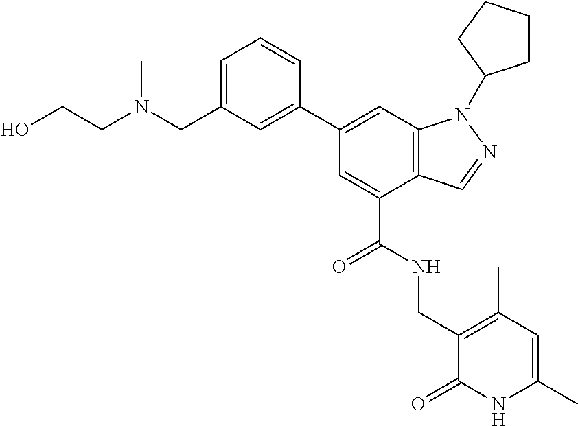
C12=C(C=C(C3=CC(CN(CCO)C)=CC=C3)C=C1C(NCC1=C(C)C=C(C)NC1=O)=O)N(C1CCCC1)N=C2
